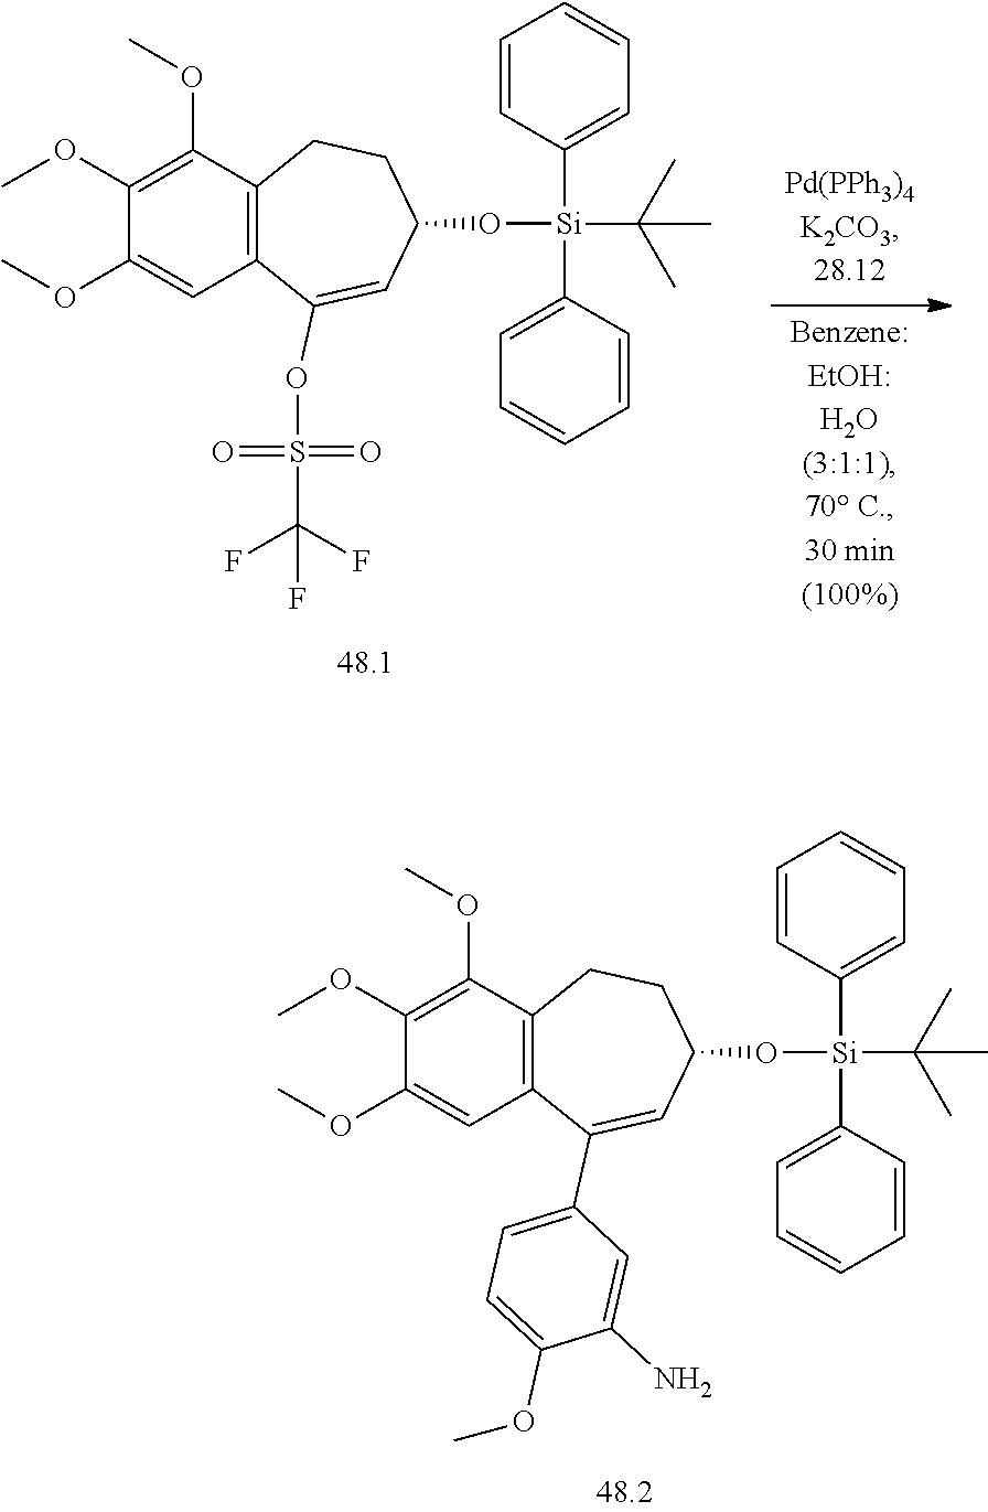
C12=C(C(OC)=C(OC)C(OC)=C1)CCC(O[Si](C(C)(C)C)(C1=CC=CC=C1)C1=CC=CC=C1)C=C2OS(C(F)(F)F)(=O)=O.C12=C(C(OC)=C(OC)C(OC)=C1)CCC(O[Si](C(C)(C)C)(C1=CC=CC=C1)C1=CC=CC=C1)C=C2C1=CC=C(OC)C(N)=C1
